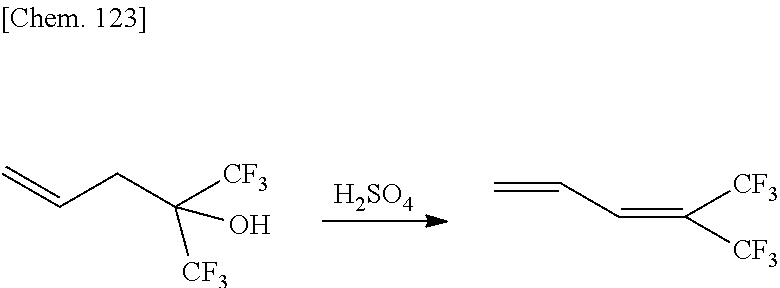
C=CCC([CF3])([CF3])O.[H2SO4].C(=C([CF3])[CF3])C=C
